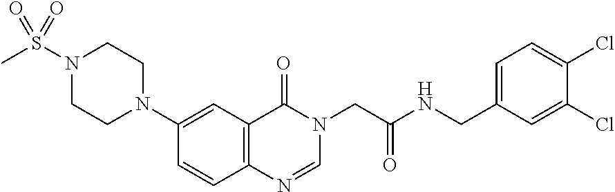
C1=CC2=C(C=C1N1CCN(S(C)(=O)=O)CC1)C(=O)N(CC(NCC1=CC=C(Cl)C(Cl)=C1)=O)C=N2
